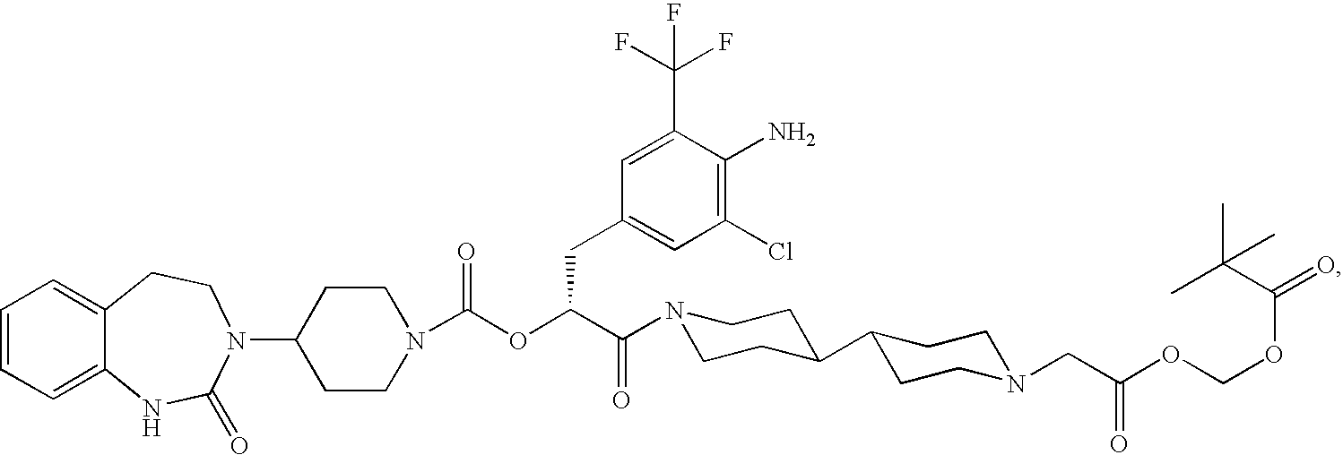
C1=CC=C2C(=C1)CCN(C1CCN(C(OC(C(=O)N3CCC(C4CCN(CC(OCOC(=O)C(C)(C)C)=O)CC4)CC3)CC3=CC(Cl)=C(N)C(C(F)(F)F)=C3)=O)CC1)C(=O)N2
